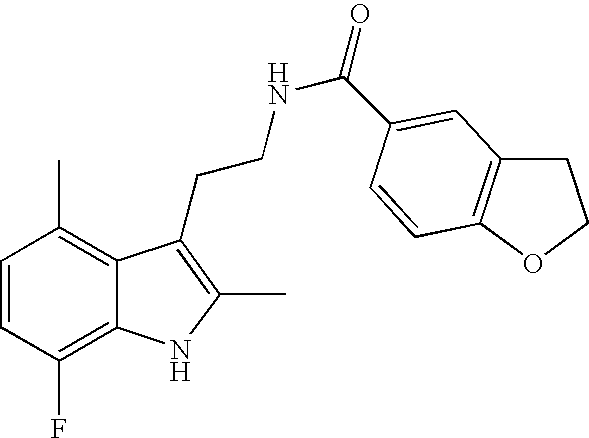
C1=CC(F)=C2C(=C1C)C(CCNC(=O)C1=CC3=C(OCC3)C=C1)=C(C)N2
